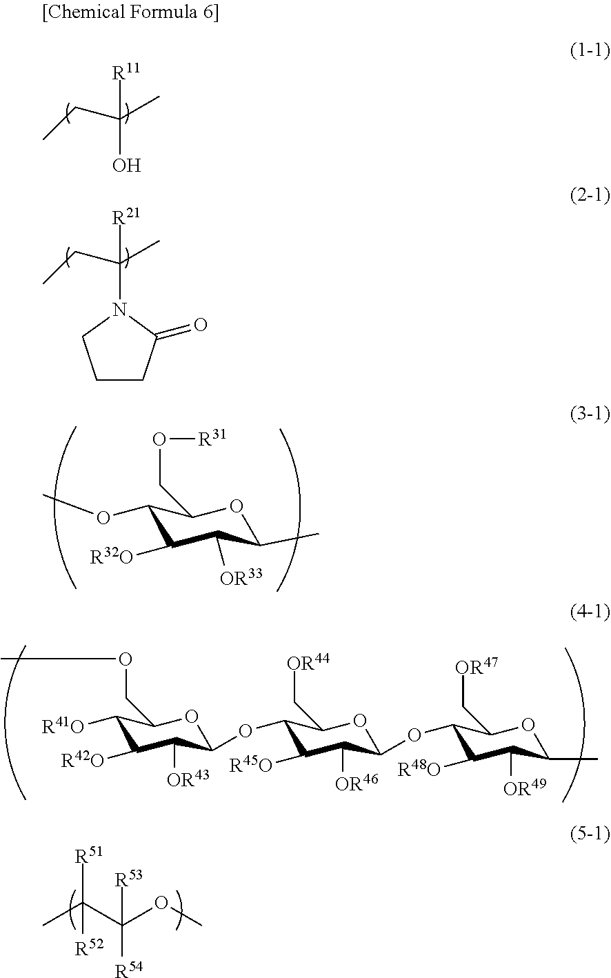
CCC(C)([R11])O.CCC(C)([R21])N1CCCC1=O.C1(OC)C([R32O])C([OR33])C(C)OC1CO[R31].CC(C(OC)([R54])[R53])([R51])[R52].C1([R41O])C([R42O])C([OR43])C(OC2C([R45O])C([OR46])C(OC3C([R48O])C([OR49])C(C)OC3C[OR47])OC2C[OR44])OC1COC
